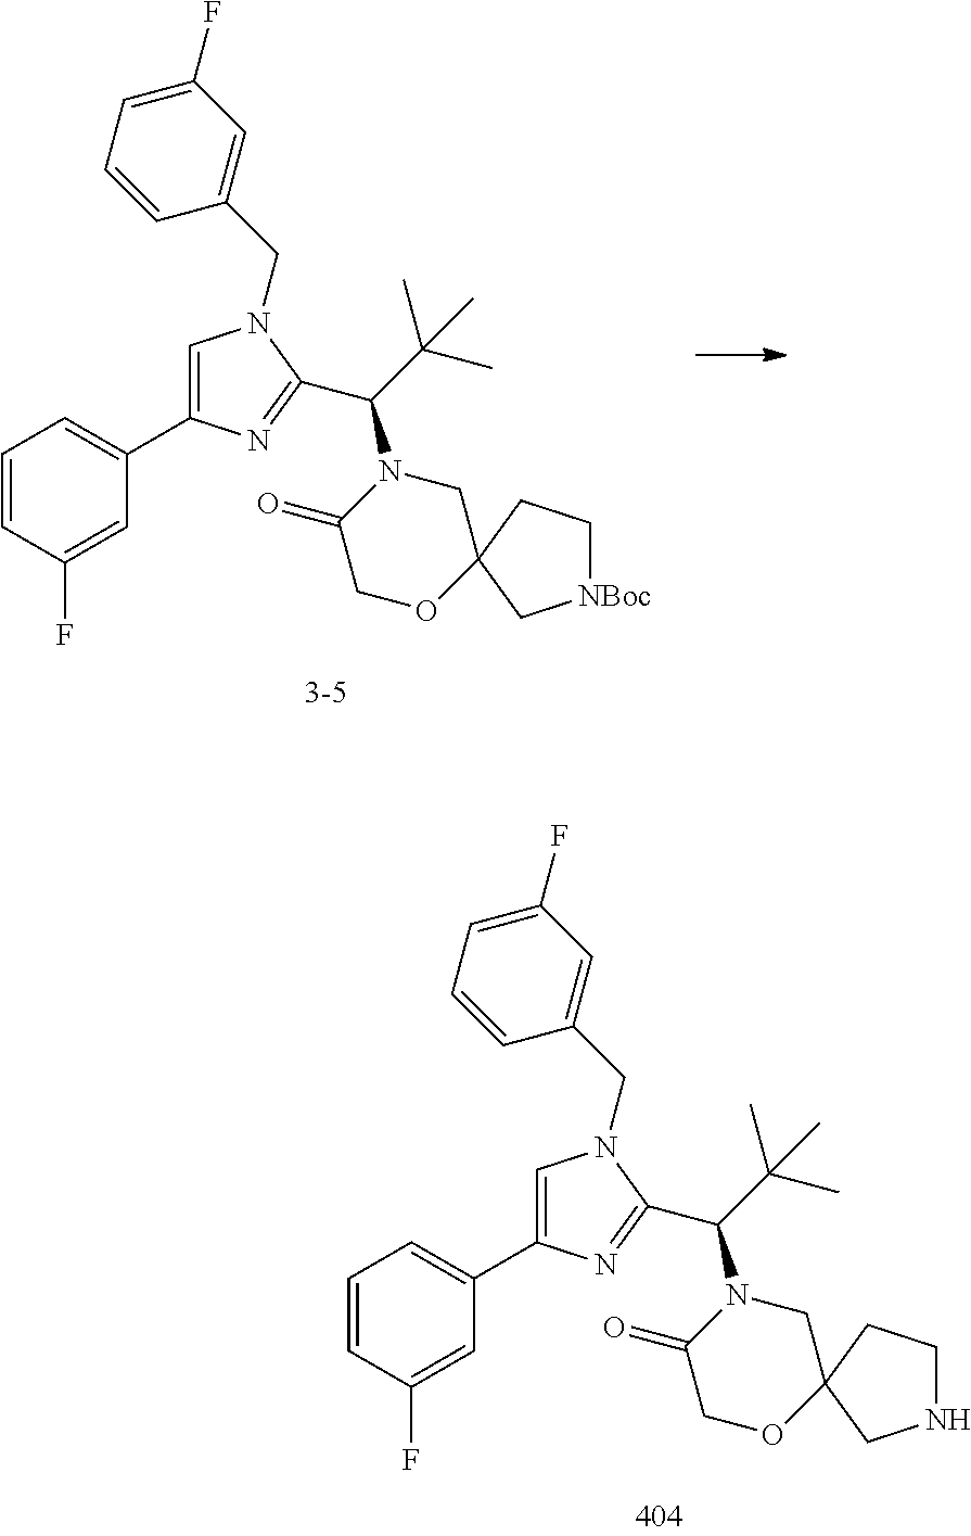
C1=C(C2=CC=CC(F)=C2)N=C(C(N2C(=O)COC3(C2)CC[NBoc]C3)C(C)(C)C)N1CC1=CC(F)=CC=C1.C1=C(C2=CC=CC(F)=C2)N=C(C(N2C(=O)COC3(C2)CCNC3)C(C)(C)C)N1CC1=CC(F)=CC=C1
